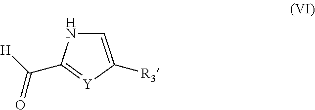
N1C=C([R3])[Y]=C1C(=O)[H]
